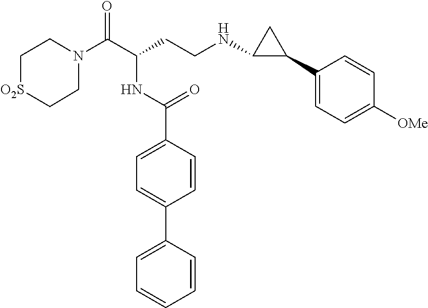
C1N(C(C(CCNC2C(C3=CC=C([OMe])C=C3)C2)NC(C2=CC=C(C3=CC=CC=C3)C=C2)=O)=O)CC[O2S]C1
